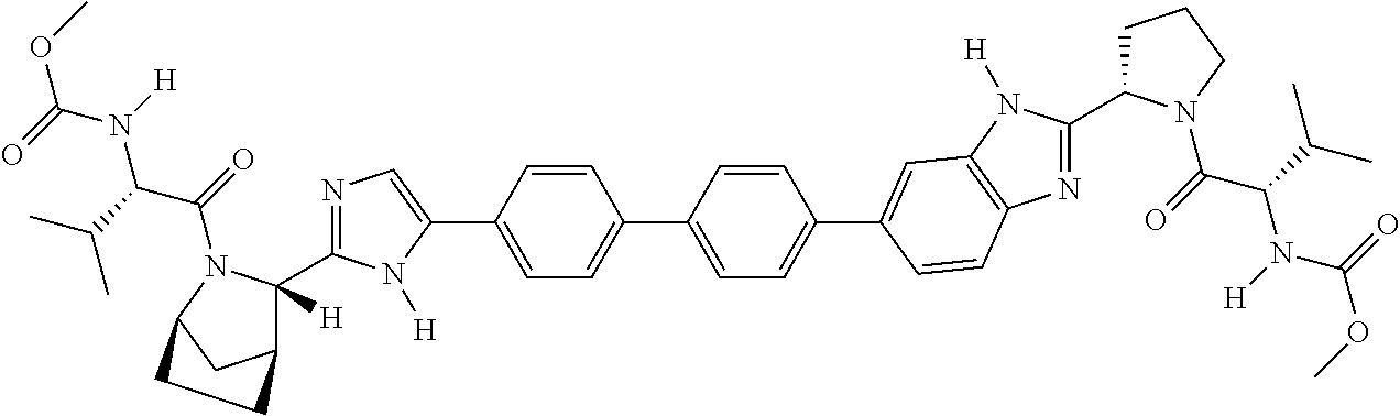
C1=C(C2=CN=C(C3([H])C4CC(N3C(=O)C(C(C)C)N(C(OC)=O)[H])CC4)N2[H])C=CC(C2=CC=C(C3=CC4=C(N=C(C5CCCN5C(=O)C(C(C)C)N(C(=O)OC)[H])N4[H])C=C3)C=C2)=C1
